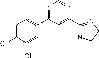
N1=C(C2=CC=C(Cl)C(Cl)=C2)C=C(C2=NCCN2)N=C1
